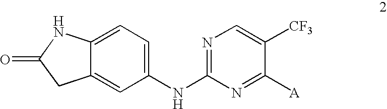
C1(NC2=NC=C([CF3])C([A])=N2)=CC=C2C(=C1)CC(=O)N2
